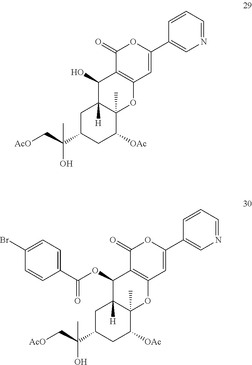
C1C(C(O)(C[AcO])C)CC([OAc])C2(C)C1([H])C(O)C1=C(O2)C=C(C2=CN=CC=C2)OC1=O.C1C(C(O)(C[AcO])C)CC([OAc])C2(C)C1([H])C(OC(C1=CC=C(Br)C=C1)=O)C1=C(O2)C=C(C2=CN=CC=C2)OC1=O
